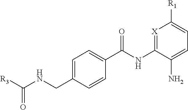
C1=C(CNC([R3])=O)C=CC(C(NC2=[X]C([R1])=CC=C2N)=O)=C1
